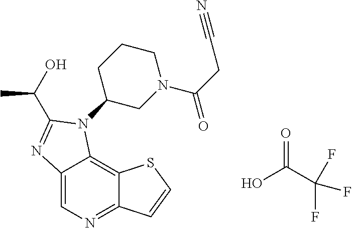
C12=CN=C3C(=C1N(C1CN(C(CC#N)=O)CCC1)C(C(C)O)=N2)SC=C3.OC(C(F)(F)F)=O
